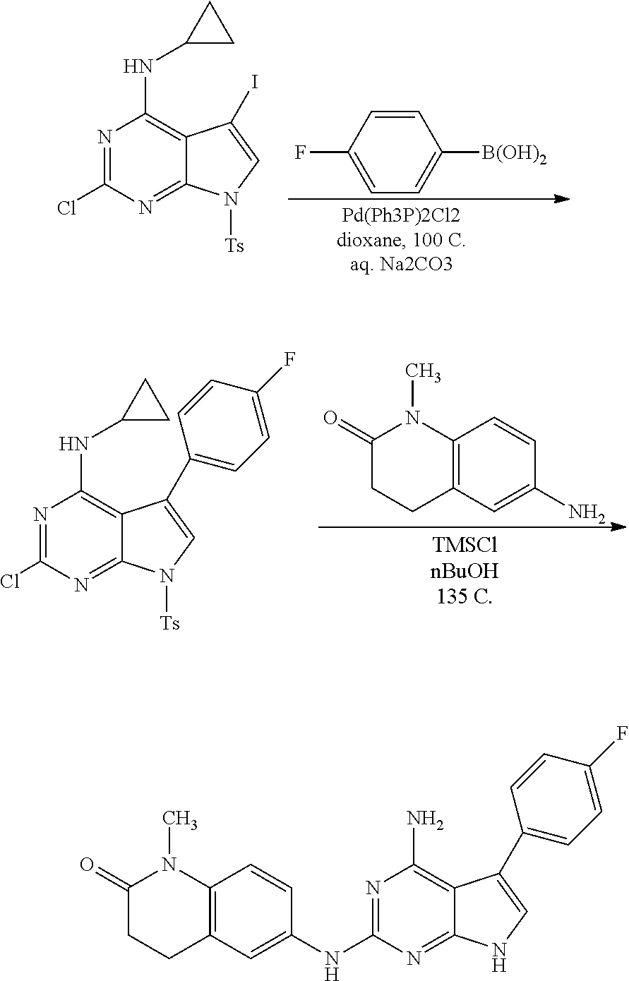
C1=CC(F)=CC=C1[B(OH)2].N1=C(Cl)N=C2C(=C1NC1CC1)C(I)=CN2[Ts].C12=C(C=C(N)C=C1)CCC(=O)N2C.N1=C(Cl)N=C2C(=C1NC1CC1)C(C1=CC=C(F)C=C1)=CN2[Ts].N1=C(NC2=CC3=C(C=C2)N(C)C(=O)CC3)N=C2C(=C1N)C(C1=CC=C(F)C=C1)=CN2
